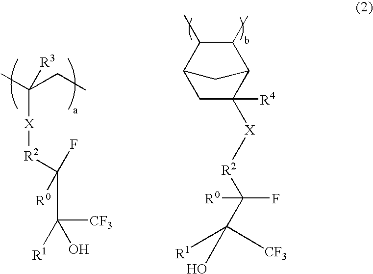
CC(CC)([R3])[X][R2]C([R0])(F)C(O)([CF3])[R1].OC([CF3])(C([R0])(F)[R2][X]C1([R4])CC2C(C)C(C)C1C2)[R1]
